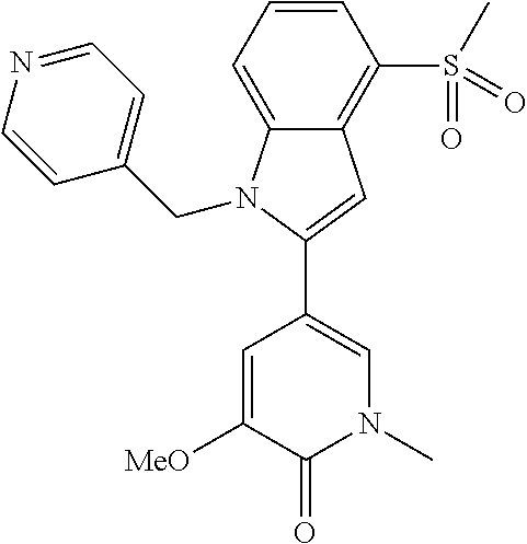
C1(C2=CN(C)C(=O)C([MeO])=C2)=CC2=C(S(C)(=O)=O)C=CC=C2N1CC1=CC=NC=C1
